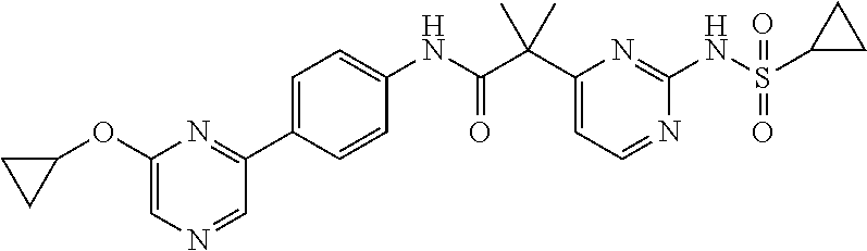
C1(C(C(NC2=CC=C(C3=NC(OC4CC4)=CN=C3)C=C2)=O)(C)C)=CC=NC(NS(C2CC2)(=O)=O)=N1
